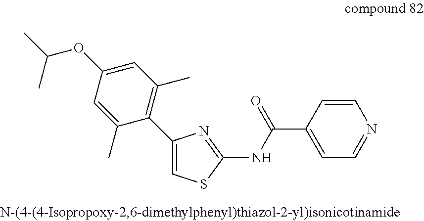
C1(OC(C)C)=CC(C)=C(C2=CSC(NC(C3=CC=NC=C3)=O)=N2)C(C)=C1
